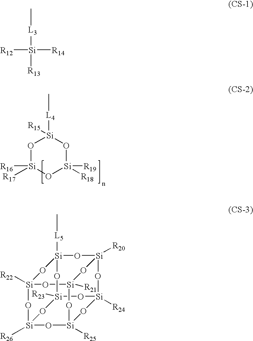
O1[Si]([R16])([R17])O[Si]([R19])([R18])O[Si]1([L4]C)[R15].[R12][Si]([R14])([L3]C)[R13].[Si]12([R22])O[Si]3([R26])O[Si]4([R25])O[Si]5([R24])O[Si]([R20])(O[Si]([L5]C)(O[Si]([R23])(O3)O5)O1)O[Si]([R21])(O2)O4
